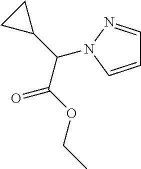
C1=CN(C(C2CC2)C(OCC)=O)N=C1
